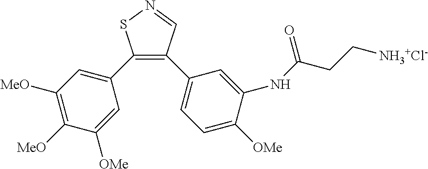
C1(C2=CC([MeO])=C([MeO])C([OMe])=C2)=C(C2=CC=C([OMe])C(NC(CC[NH3+Cl-])=O)=C2)C=NS1
